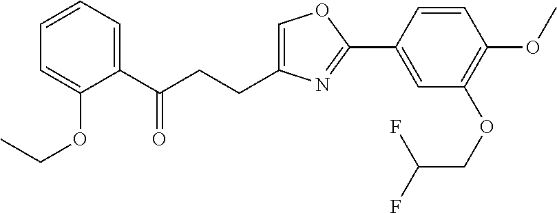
C1=C(CCC(C2=CC=CC=C2OCC)=O)N=C(C2=CC(OCC(F)F)=C(OC)C=C2)O1
